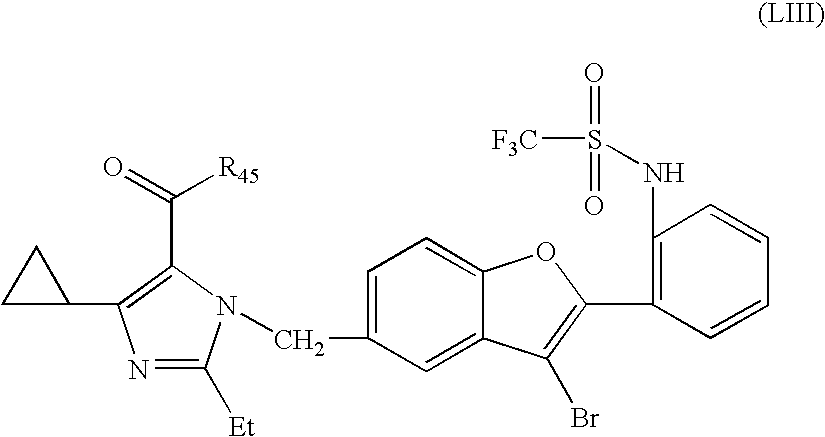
C1C(C2=C(C(=O)[R45])N(CC3=CC=C4C(=C3)C(Br)=C(C3=C(NS(=O)(=O)[F3C])C=CC=C3)O4)C([Et])=N2)C1
